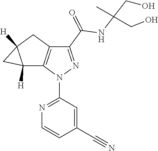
C1(C#N)=CC(N2C3=C(CC4([H])CC34[H])C(C(NC(CO)(CO)C)=O)=N2)=NC=C1
